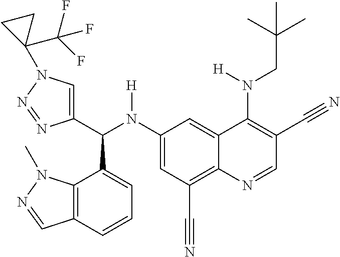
C1(N(C(C2=CN(C3(C(F)(F)F)CC3)N=N2)C2=CC=CC3=C2N(C)N=C3)[H])=CC(C#N)=C2C(=C1)C(N(CC(C)(C)C)[H])=C(C#N)C=N2
